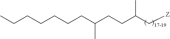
C(C(C[Z])C)CC(CCCCCCC)C
